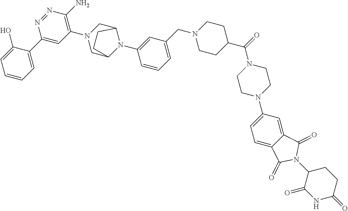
C1=C(O)C(C2=CC(N3CC4N(C5=CC(CN6CCC(C(N7CCN(C8=CC=C9C(=C8)C(=O)N(C8C(=O)NC(=O)CC8)C9=O)CC7)=O)CC6)=CC=C5)C(C3)CC4)=C(N)N=N2)=CC=C1
